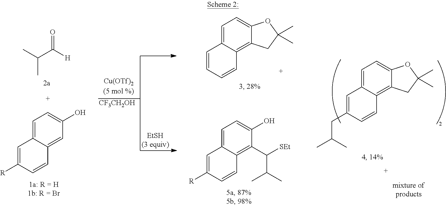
C1=C2C(=CC(O)=C1)C=CC([R])=C2.O=C([H])C(C)C.C1=C2C(=C3C(=C1)OC(C)(C)C3)C=CC=C2.C1=C2C(=C(C([SEt])C(C)C)C(O)=C1)C=CC([R])=C2.C1=C2C(=C3C(=C1)OC(C)(C)C3)C=CC(CC(C)C)=C2.[CF3CH2OH]
